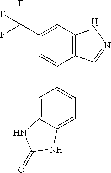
C12=C(C=C(C(F)(F)F)C=C1C1=CC=C3C(=C1)NC(=O)N3)NN=C2
